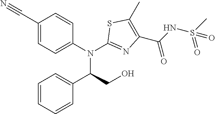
C1(C#N)=CC=C(N(C2=NC(C(=O)NS(C)(=O)=O)=C(C)S2)C(CO)C2=CC=CC=C2)C=C1
